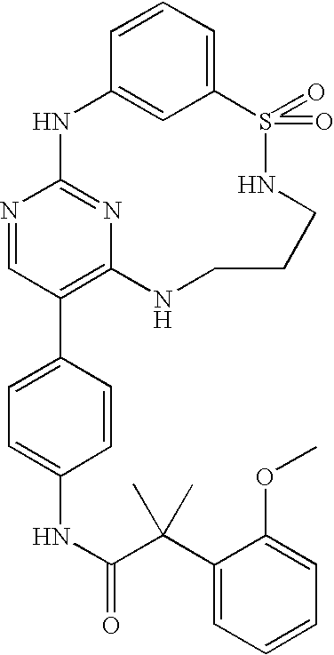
C12=CC=CC(=C1)NC1=NC(=C(C3=CC=C(NC(=O)C(C4=CC=CC=C4OC)(C)C)C=C3)C=N1)NCCCNS2(=O)=O
